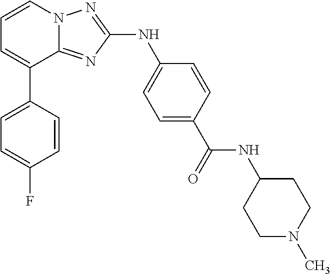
C1=CN2C(=NC(NC3=CC=C(C(=O)NC4CCN(C)CC4)C=C3)=N2)C(C2=CC=C(F)C=C2)=C1
